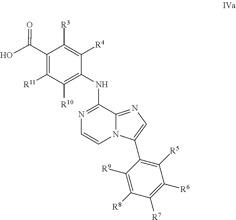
C1(C(O)=O)=C([R11])C([R10])=C(NC2=NC=CN3C2=NC=C3C2=C([R5])C([R6])=C([R7])C([R8])=C2[R9])C([R4])=C1[R3]
